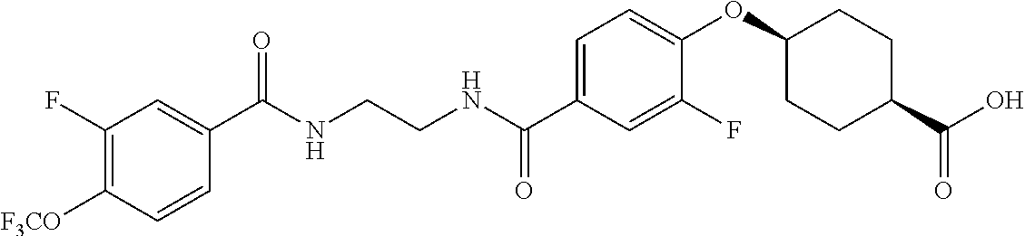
C1(C(NCCNC(C2=CC=C(OC3CCC(C(O)=O)CC3)C(F)=C2)=O)=O)=CC(F)=C([F3CO])C=C1
